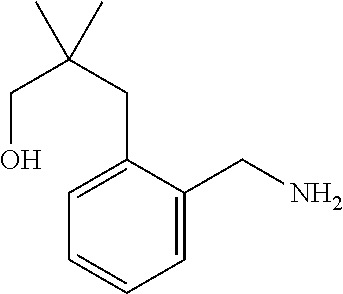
C1(CN)=CC=CC=C1CC(CO)(C)C
